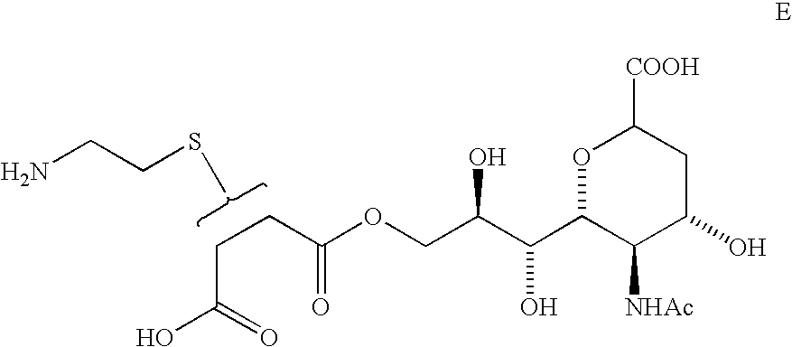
C(C(=O)O)CC(=O)OCC(C(C1C([NHAc])C(O)CC([COOH])O1)O)O.C(N)CSC
